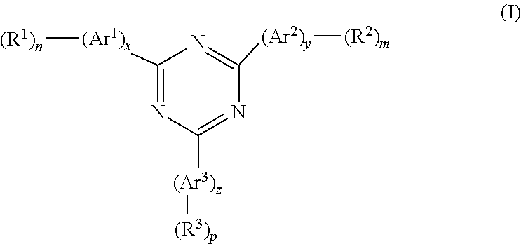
C1([(Ar1)x][(R1)n])=NC([(Ar3)z][(R3)p])=NC([(Ar2)y][(R2)m])=N1
